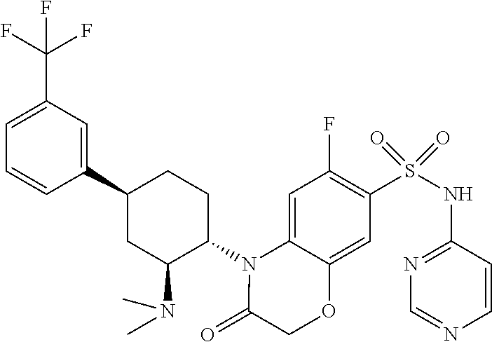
C1=CC(C2CC(N(C)C)C(N3C4=CC(F)=C(S(=O)(=O)NC5=NC=NC=C5)C=C4OCC3=O)CC2)=CC(C(F)(F)F)=C1
